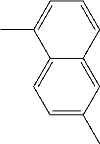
C1=C(C)C=C2C(=C1)C(C)=CC=C2
